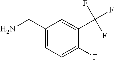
C1(CN)=CC=C(F)C(C(F)(F)F)=C1
